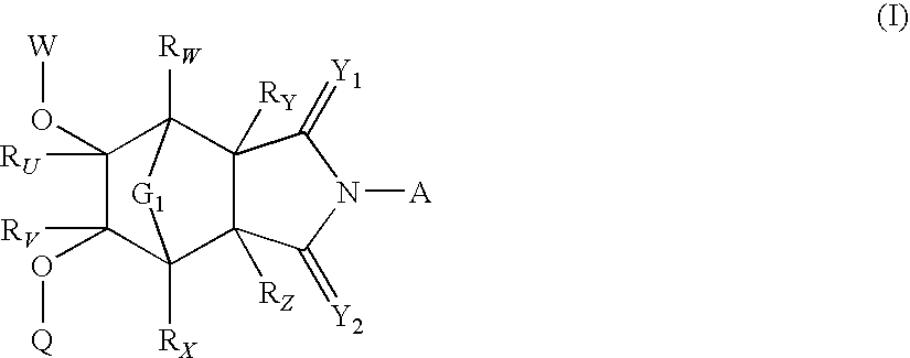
C1(O[W])([RU])C(O[Q])([RV])C2([RX])C3([RZ])C([RY])(C1([RW])[G1]2)C(=[Y1])N([A])C3=[Y2]
